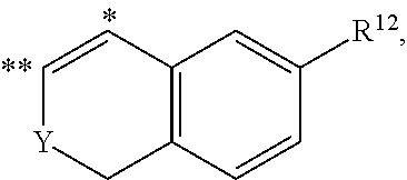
C12=C(C=CC([R12])=C1)C[Y]C=C2
